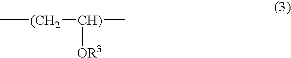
C[(CH2][CH)](C)[OR3]
